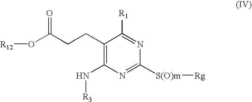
O(C(CCC1=C(N[R3])N=C([S(O)m][Rg])N=C1[R1])=O)[R12]
